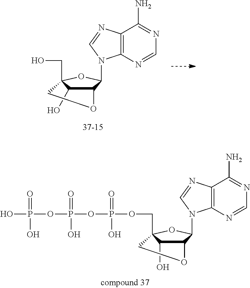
C1(O)C2C(N3C4=C(C(N)=NC=N4)N=C3)OC1(COP(OP(OP(O)(=O)O)(=O)O)(=O)O)CO2.C1(O)C2C(N3C4=C(C(N)=NC=N4)N=C3)OC1(CO)CO2
